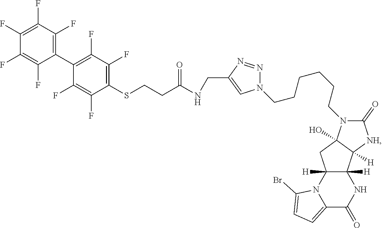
C12=CC=C(Br)N1C1([H])C([H])(NC2=O)C2([H])C(O)(C1)N(CCCCCCN1N=NC(CNC(CCSC3=C(F)C(F)=C(C4=C(F)C(F)=C(F)C(F)=C4F)C(F)=C3F)=O)=C1)C(=O)[NH]2
